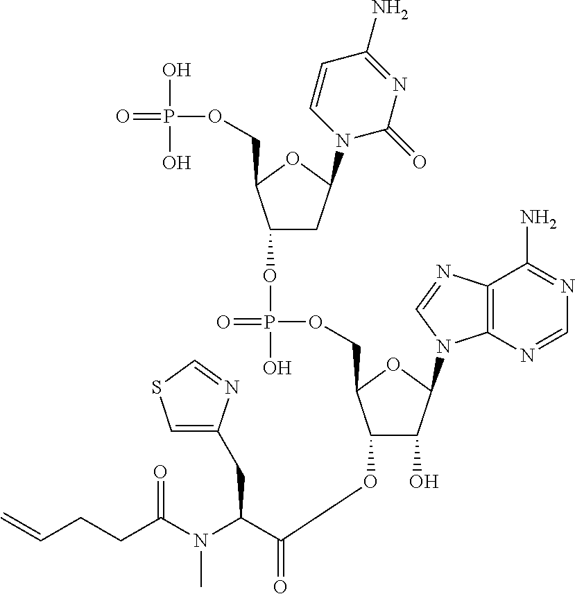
N(C(C(OC1C(O)C(N2C3=C(C(N)=NC=N3)N=C2)OC1COP(=O)(OC1CC(N2C(=O)N=C(N)C=C2)OC1COP(=O)(O)O)O)=O)CC1=CSC=N1)(C(CCC=C)=O)C
